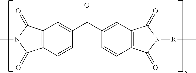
C12=C(C(=O)N(C)C1=O)C=C(C(=O)C1=CC3=C(C=C1)C(=O)N([R]C)C3=O)C=C2
